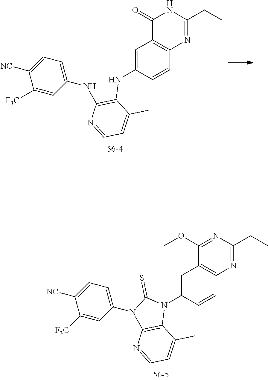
C1=C(NC2=C(NC3=CC=C([NC])C([F3C])=C3)N=CC=C2C)C=CC2=C1C(=O)NC(CC)=N2.C1=C(N2C3=C(N(C4=CC=C([NC])C([F3C])=C4)C2=S)N=CC=C3C)C=CC2=C1C(OC)=NC(CC)=N2
